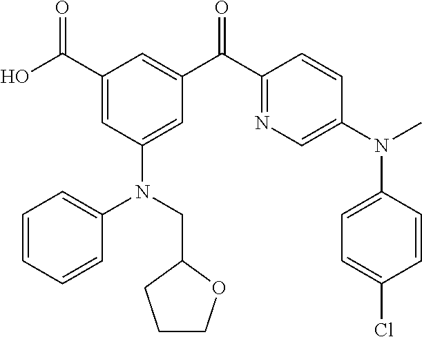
C1(C(O)=O)=CC(N(C2=CC=CC=C2)CC2CCCO2)=CC(C(C2=NC=C(N(C)C3=CC=C(Cl)C=C3)C=C2)=O)=C1
